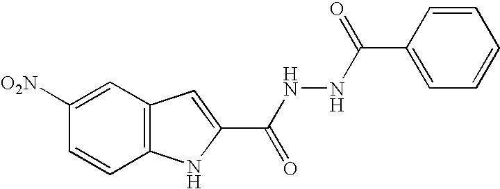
C12=C(C=C([O2N])C=C1)C=C(C(NNC(=O)C1=CC=CC=C1)=O)N2
